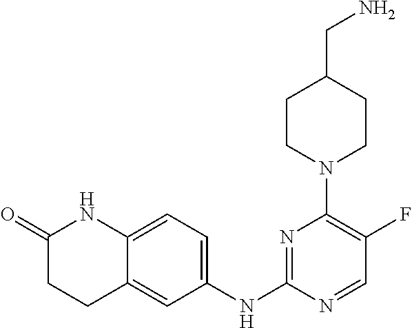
N1=C(NC2=CC=C3C(=C2)CCC(=O)N3)N=CC(F)=C1N1CCC(CN)CC1
